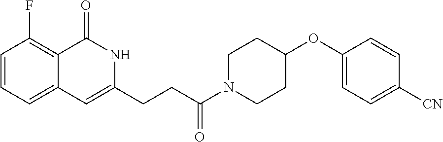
C1=CC=C2C(=C1F)C(=O)NC(CCC(N1CCC(OC3=CC=C([CN])C=C3)CC1)=O)=C2
